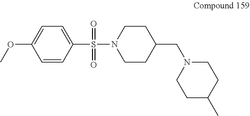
C1CC(C)CCN1CC1CCN(S(=O)(C2=CC=C(OC)C=C2)=O)CC1
